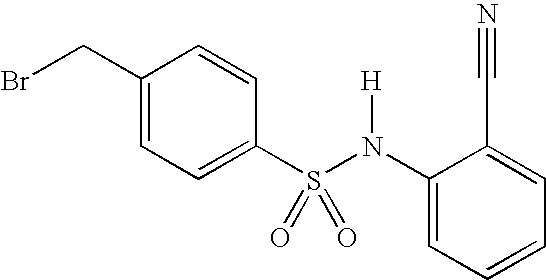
C1(CBr)=CC=C(S(N(C2=CC=CC=C2C#N)[H])(=O)=O)C=C1
